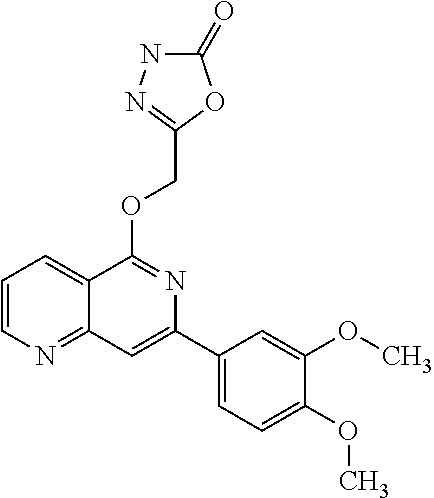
O(C1=NC(C2=CC=C(OC)C(OC)=C2)=CC2=NC=CC=C12)CC1=NNC(=O)O1
